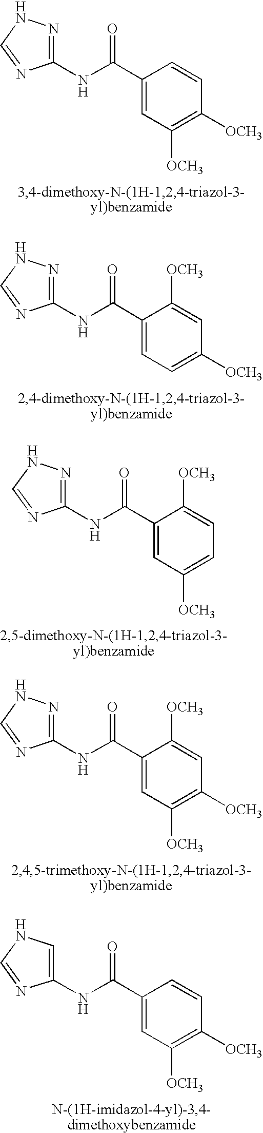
C1(NC(C2=CC([OCH3])=C([OCH3])C=C2)=O)=NNC=N1.C1(NC(C2=CC=C([OCH3])C=C2[OCH3])=O)=NNC=N1.C1(NC(C2=CC([OCH3])=CC=C2[OCH3])=O)=NNC=N1.C1(NC(C2=CC([OCH3])=C([OCH3])C=C2[OCH3])=O)=NNC=N1.C1(NC(C2=CC([OCH3])=C([OCH3])C=C2)=O)=CNC=N1
